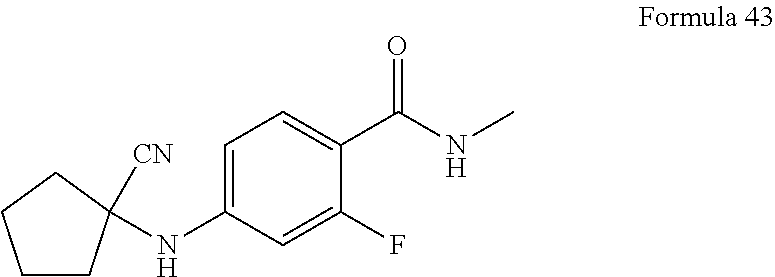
C1CC([CN])(NC2=CC=C(C(NC)=O)C(F)=C2)CC1
